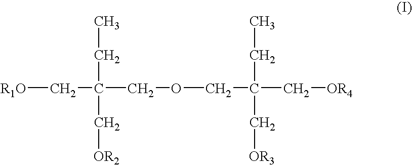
[R1O]CC(CC)(C[OR2])COCC(CC)(C[OR3])C[OR4]
